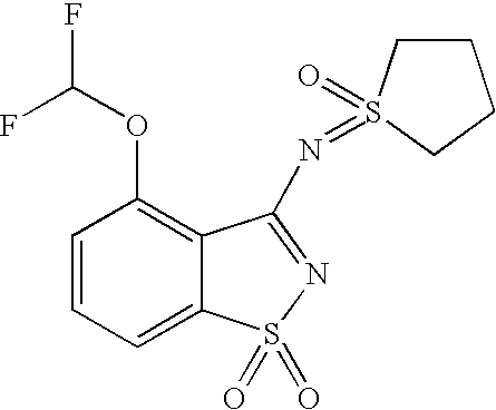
C1=CC=C2C(=C1OC(F)F)C(N=S1(=O)CCCC1)=NS2(=O)=O
